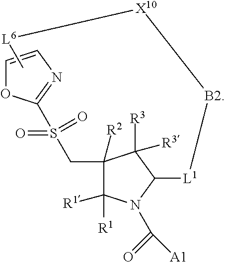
C1=CN=C(S(CC2([R2])C([R1])([R1])N(C(=O)[A1])C([L1][B2][X10][L6]C)C2([R3])[R3])(=O)=O)O1
